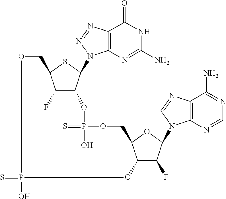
S=PO.C12=C(N=C(N)NC1=O)N(C1C(OP(=S)(O)OCC3C(O)C(F)C(N4C5=C(C(N)=NC=N5)N=C4)O3)C(F)C(CO)S1)N=N2
